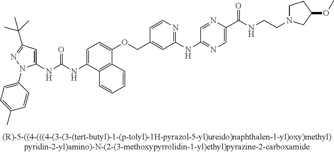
N(C(NC1=CC(C(C)(C)C)=NN1C1=CC=C(C)C=C1)=O)C1=CC=C(OCC2=CC(NC3=NC=C(C(NCCN4CCC(OC)C4)=O)N=C3)=NC=C2)C2=C1C=CC=C2
